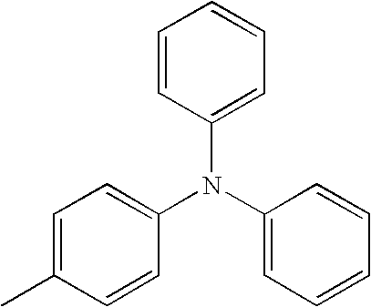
C1=CC(N(C2=CC=CC=C2)C2=CC=C(C)C=C2)=CC=C1
